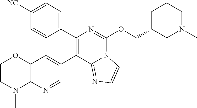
C12=C(N=CC(C3=C(C4=CC=C([NC])C=C4)N=C(OCC4CN(C)CCC4)N4C3=NC=C4)=C1)N(C)CCO2
